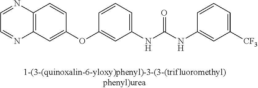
C1=NC2=C(N=C1)C=C(OC1=CC(NC(NC3=CC([CF3])=CC=C3)=O)=CC=C1)C=C2
